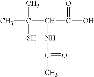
CC(C(C(O)=O)NC(C)=O)(C)S
